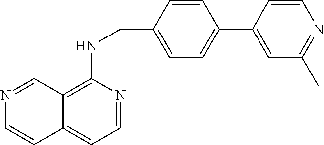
C12=C(NCC3=CC=C(C4=CC(C)=NC=C4)C=C3)N=CC=C1C=CN=C2
